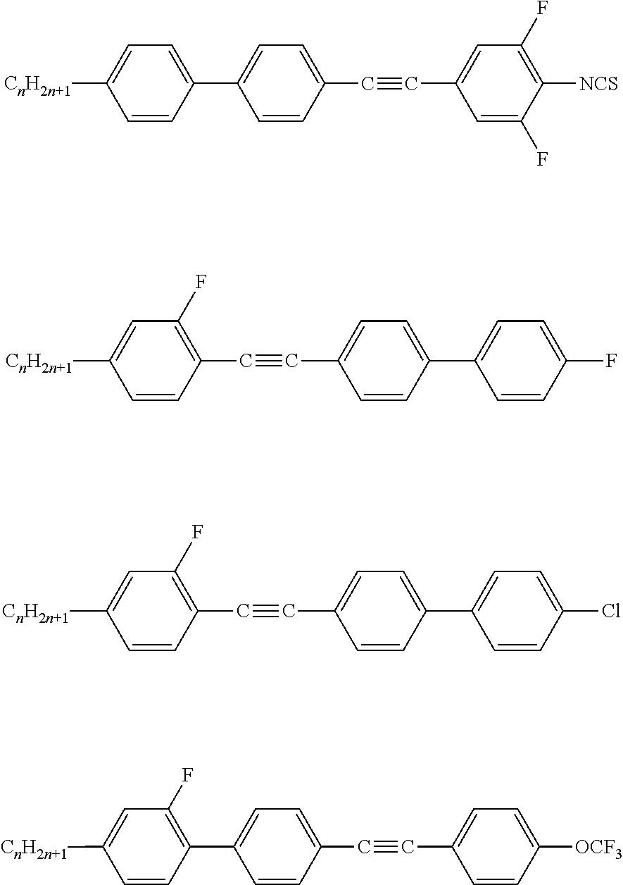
[CnH2n+1]C1=CC=C(C2=CC=C(C#CC3=CC(F)=C([NCS])C(F)=C3)C=C2)C=C1.[CnH2n+1]C1=CC(F)=C(C#CC2=CC=C(C3=CC=C(F)C=C3)C=C2)C=C1.[CnH2n+1]C1=CC(F)=C(C#CC2=CC=C(C3=CC=C(Cl)C=C3)C=C2)C=C1.[CnH2n+1]C1=CC(F)=C(C2=CC=C(C#CC3=CC=C([OCF3])C=C3)C=C2)C=C1
